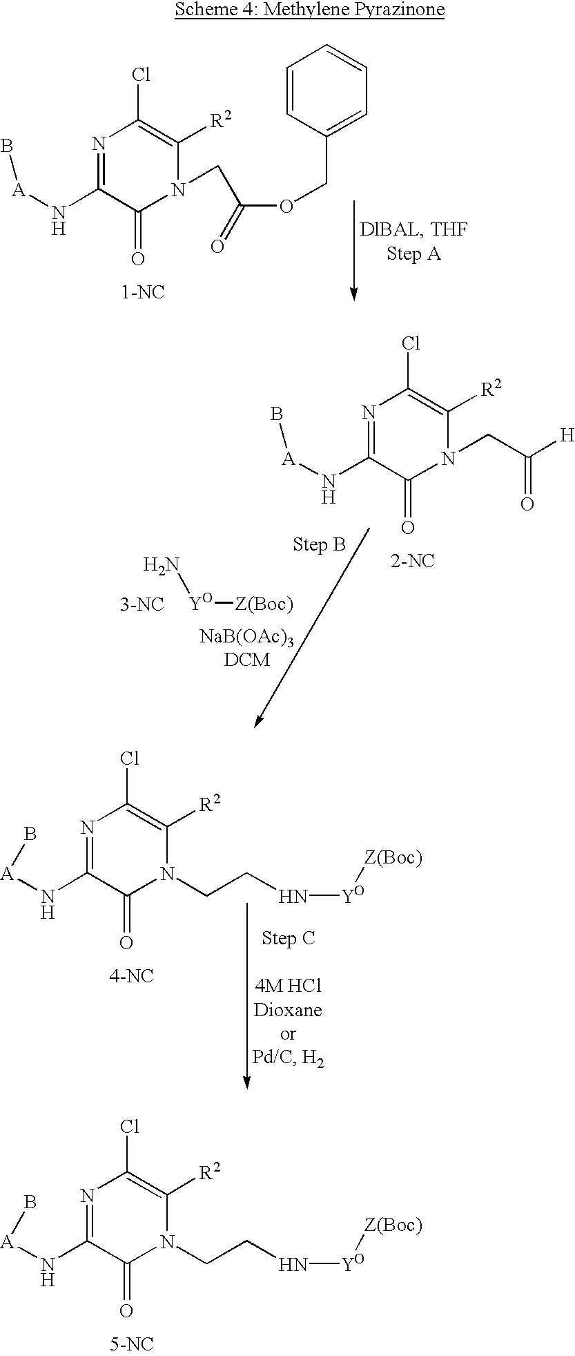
N1=C(N[A]B)C(=O)N(CC(OCC2=CC=CC=C2)=O)C([R2])=C1Cl.N1=C(N[A]B)C(=O)N(CC([H])=O)C([R2])=C1Cl.[Z(Boc)][YO]N.N1=C(N[A]B)C(=O)N(CCN[YO][Z(Boc)])C([R2])=C1Cl.N1=C(N[A]B)C(=O)N(CCN[YO][Z(Boc)])C([R2])=C1Cl
